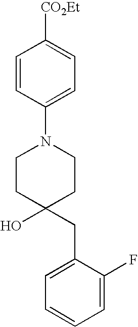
C1=C(CC2(O)CCN(C3=CC=C([CO2Et])C=C3)CC2)C(F)=CC=C1
